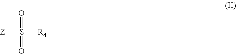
[Z]S([R4])(=O)=O
